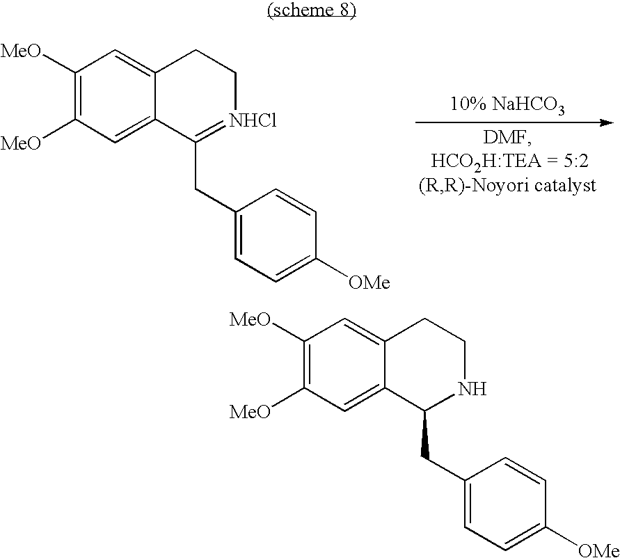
C1([MeO])=C([MeO])C=C2C(=C1)CC[NHCl]=C2CC1=CC=C([OMe])C=C1.C1([MeO])=C([MeO])C=C2C(=C1)CCNC2CC1=CC=C([OMe])C=C1
